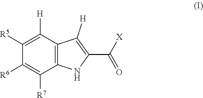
C12=C(C([H])=C([R5])C([R6])=C1[R7])C([H])=C(C([X])=O)N2
